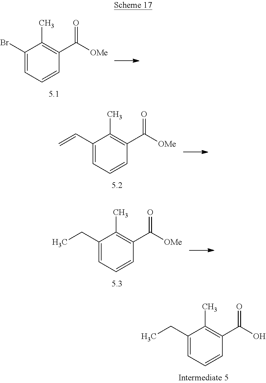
C1(CC)=CC=CC(C(O)=O)=C1C.C1(Br)=CC=CC(C([OMe])=O)=C1C.C1(C=C)=CC=CC(C([OMe])=O)=C1C.C1(CC)=CC=CC(C([OMe])=O)=C1C
